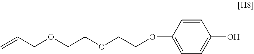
C=CCOCCOCCOC1=CC=C(O)C=C1
